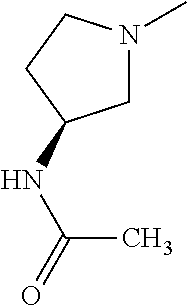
C1N(C)CCC1NC(C)=O
